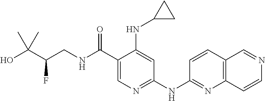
C12=C(C=CC(NC3=NC=C(C(NCC(C(C)(C)O)F)=O)C(NC4CC4)=C3)=N1)C=NC=C2
